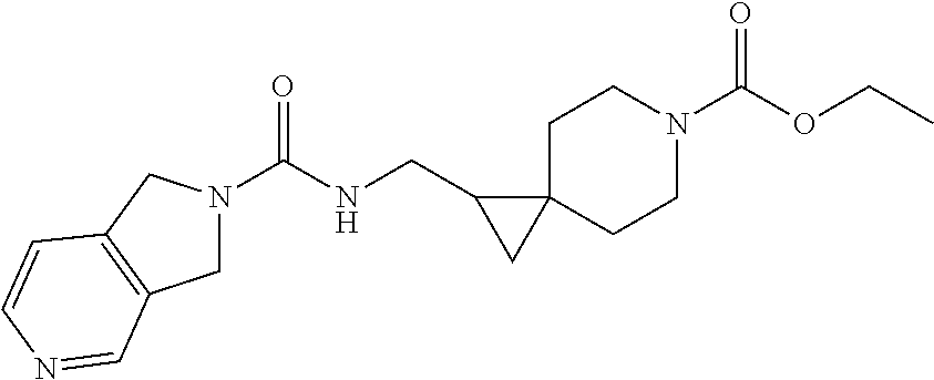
C(NCC1CC12CCN(C(OCC)=O)CC2)(=O)N1CC2=C(C1)C=CN=C2
